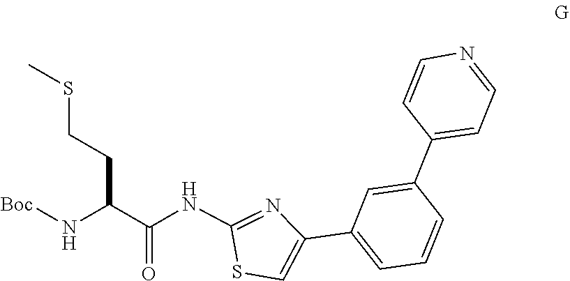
C1(C2=CC=NC=C2)=CC(C2=CSC(NC(C(N[Boc])CCSC)=O)=N2)=CC=C1
